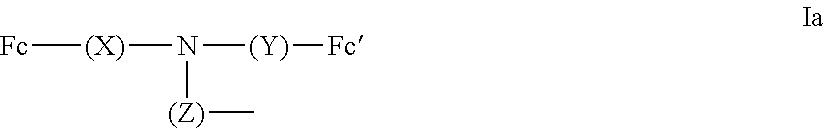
[Fc][(X)]N([(Y)][Fc])[(Z)]C
